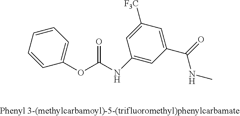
C1=CC=CC=C1OC(NC1=CC(C(=O)NC)=CC([F3C])=C1)=O
